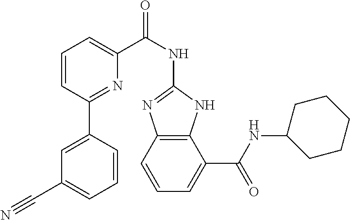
C1=CC(C2=CC(C#N)=CC=C2)=NC(C(NC2=NC3=C(N2)C(C(NC2CCCCC2)=O)=CC=C3)=O)=C1
